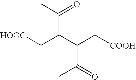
C(C(C(C[COOH])C(=O)C)C[HOOC])(C)=O
